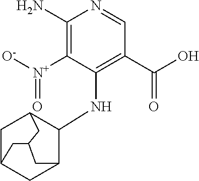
C1(N)=C([N+]([O-])=O)C(NC2C3CC4CC2CC(C4)C3)=C(C(O)=O)C=N1
